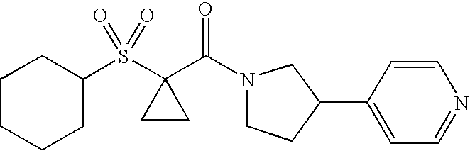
C1CCCC(S(C2(C(=O)N3CCC(C4=CC=NC=C4)C3)CC2)(=O)=O)C1
